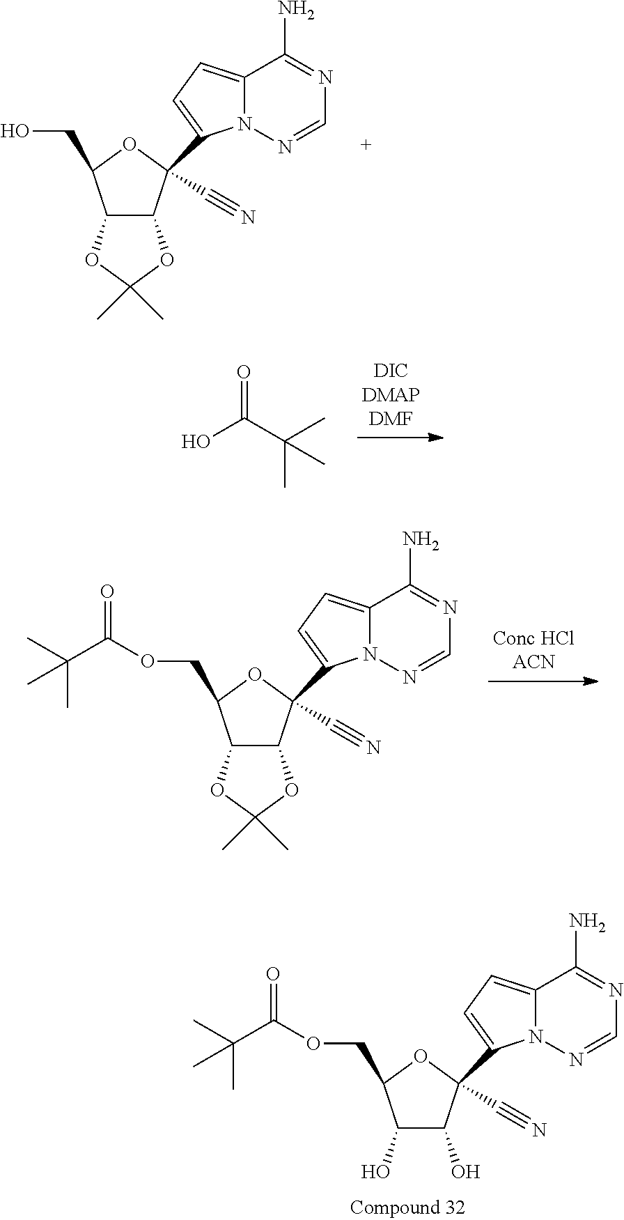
C12=CC=C(C3(C#N)C4C(C(CO)O3)OC(C)(C)O4)N1N=CN=C2N.C12=CC=C(C3(C#N)C4C(C(COC(=O)C(C)(C)C)O3)OC(C)(C)O4)N1N=CN=C2N.OC(C(C)(C)C)=O.C12=CC=C(C3(C#N)C(O)C(O)C(COC(C(C)(C)C)=O)O3)N1N=CN=C2N
